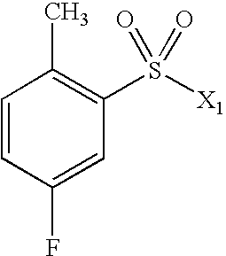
C1=CC(F)=CC(S([X1])(=O)=O)=C1C
